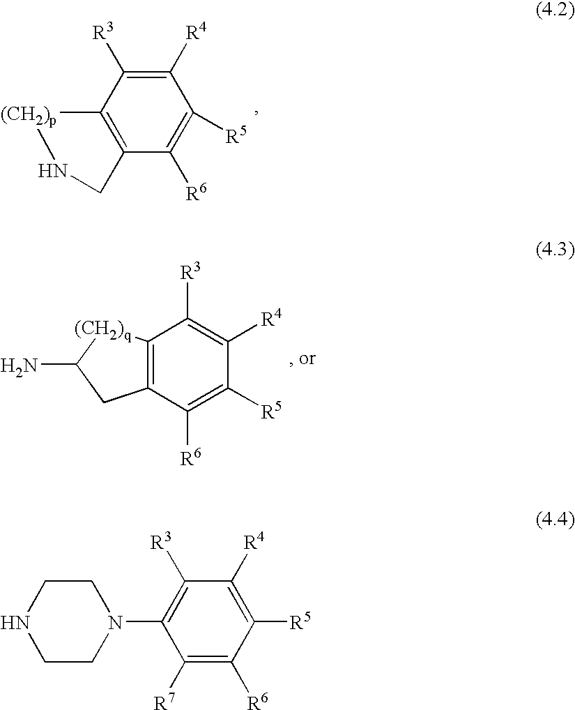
C1([R4])=C([R3])C2=C(C([R6])=C1[R5])CN[(CH2)p]2.C12=C(C([R6])=C([R5])C([R4])=C1[R3])CC(N)[(CH2)q]2.N1CCN(C2=C([R3])C([R4])=C([R5])C([R6])=C2[R7])CC1
